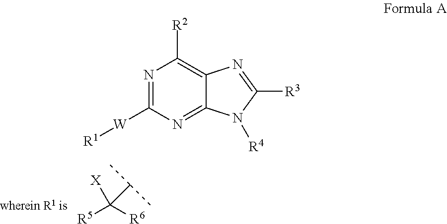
C([R5])([R6])([X])C(C)C.N1=C([W][R1])N=C2C(=C1[R2])N=C([R3])N2[R4]
